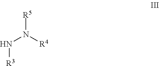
N(N([R4])[R5])[R3]
